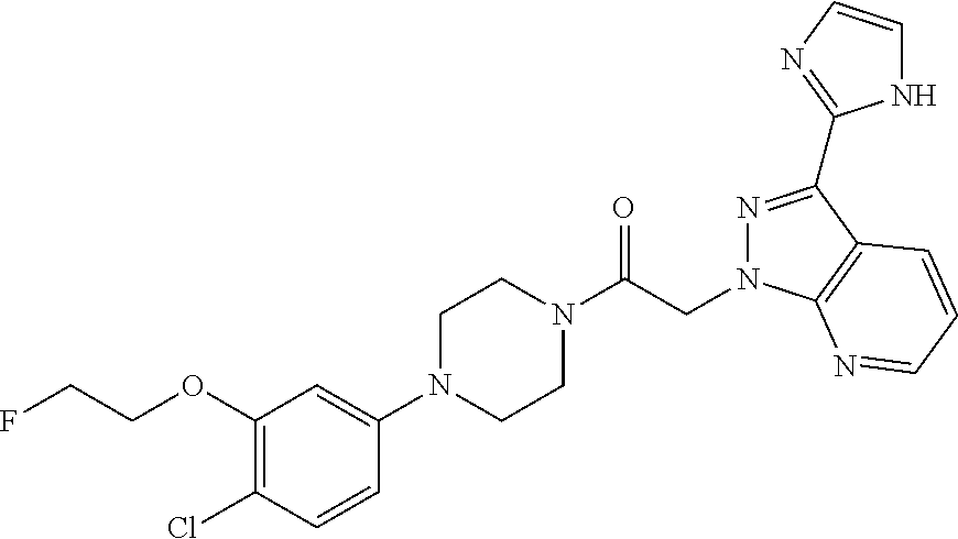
C(OC1=C(Cl)C=CC(N2CCN(C(CN3N=C(C4=NC=CN4)C4=C3N=CC=C4)=O)CC2)=C1)CF
